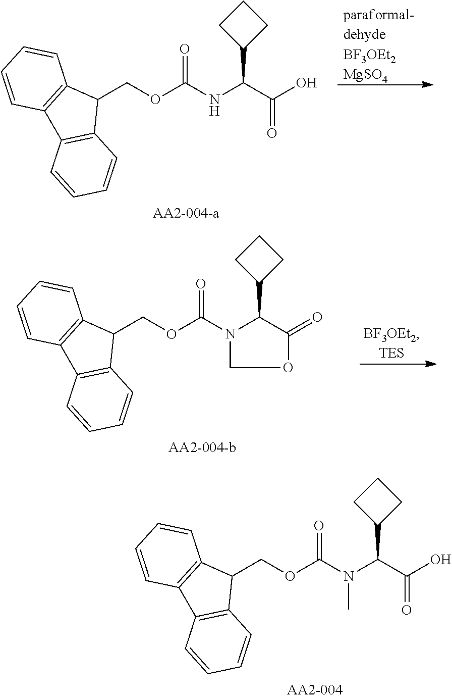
C1(COC(NC(C(=O)O)C2CCC2)=O)C2=C(C3=C1C=CC=C3)C=CC=C2.C1(COC(N2C(C3CCC3)C(=O)OC2)=O)C2=C(C3=C1C=CC=C3)C=CC=C2.C1(COC(N(C(C(O)=O)C2CCC2)C)=O)C2=C(C3=C1C=CC=C3)C=CC=C2
